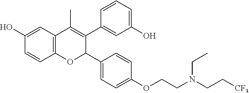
C12=C(C=C(O)C=C1)C(C)=C(C1=CC(O)=CC=C1)C(C1=CC=C(OCCN(CC[CF3])CC)C=C1)O2
